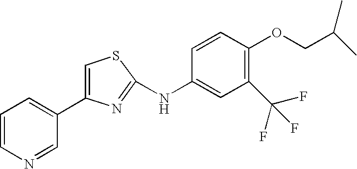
C1(C2=CC=CN=C2)=CSC(NC2=CC(C(F)(F)F)=C(OCC(C)C)C=C2)=N1
